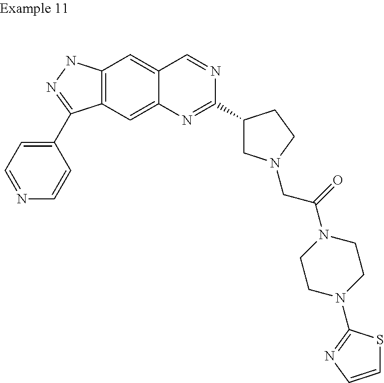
C12=C(NN=C1C1=CC=NC=C1)C=C1C(=C2)N=C(C2CN(CC(N3CCN(C4=NC=CS4)CC3)=O)CC2)N=C1
